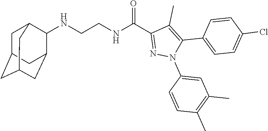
N(CCNC(C1=NN(C2=CC(C)=C(C)C=C2)C(C2=CC=C(Cl)C=C2)=C1C)=O)C1C2CC3CC(CC1C3)C2
